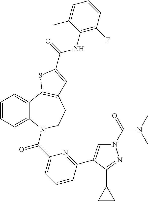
N1(C(=O)N(C)C)C=C(C2=NC(C(=O)N3C4=CC=CC=C4C4=C(CC3)C=C(C(=O)NC3=C(F)C=CC=C3C)S4)=CC=C2)C(C2CC2)=N1
